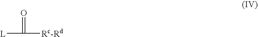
[L]C(=O)[Rc-Rd]
